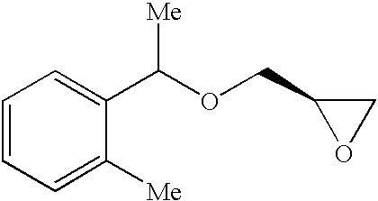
C1=CC=C([Me])C(C(OCC2OC2)[Me])=C1
